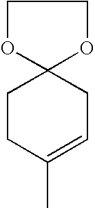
C1OC2(OC1)CCC(C)=CC2
